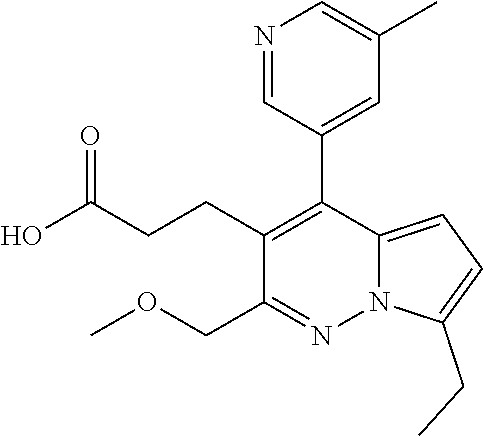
N12C(=CC=C1CC)C(C1=CC(C)=CN=C1)=C(CCC(O)=O)C(COC)=N2
